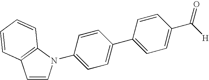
C1=CC(N2C=CC3=C2C=CC=C3)=CC=C1C1=CC=C(C([H])=O)C=C1
